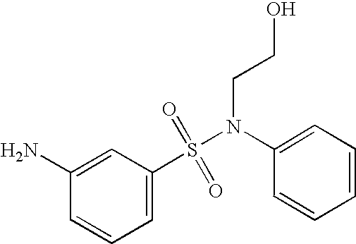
N(S(C1=CC=CC(N)=C1)(=O)=O)(C1=CC=CC=C1)CCO
